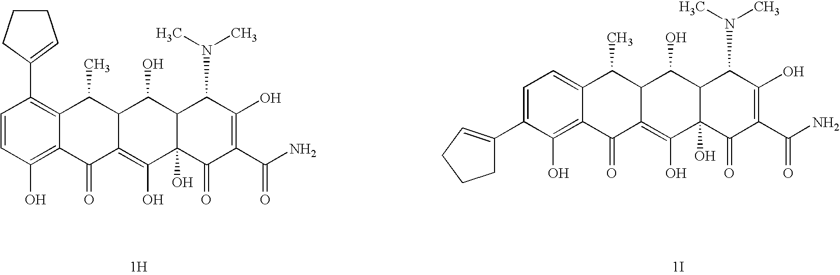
C1=CC(O)=C2C(=C1C1=CCCC1)C(C)C1C(=C(O)C3(O)C(C1O)C(N(C)C)C(O)=C(C(N)=O)C3=O)C2=O.[1H].C1=C(C2=CCCC2)C(O)=C2C(=C1)C(C)C1C(=C(O)C3(O)C(C1O)C(N(C)C)C(O)=C(C(N)=O)C3=O)C2=O.[1I]
